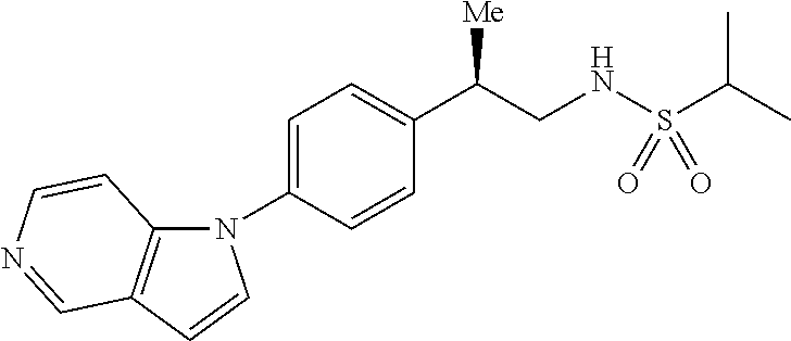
N1(C2=CC=C(C(CNS(C(C)C)(=O)=O)[Me])C=C2)C2=C(C=C1)C=NC=C2
